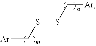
[Ar]CSSC[Ar]
